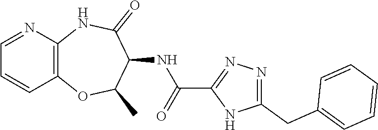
C12=C(NC(=O)C(NC(C3=NN=C(CC4=CC=CC=C4)N3)=O)C(C)O1)N=CC=C2
